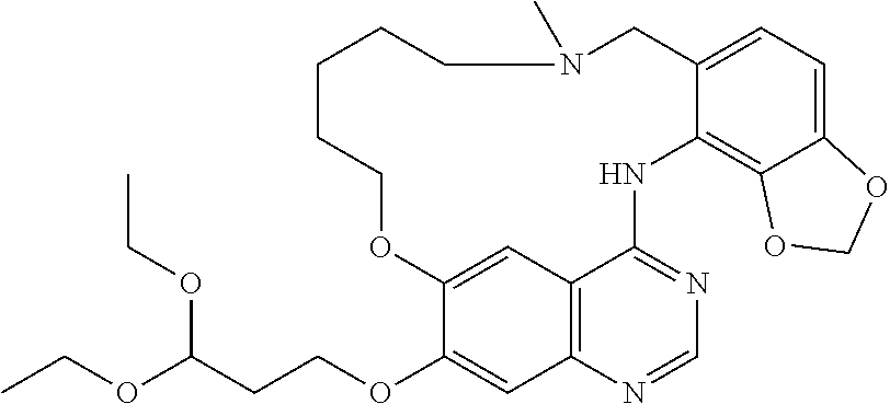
O(C(CCOC1=CC2=C3C=C1OCCCCCN(C)CC1=CC=C4C(=C1NC3=NC=N2)OCO4)OCC)CC
